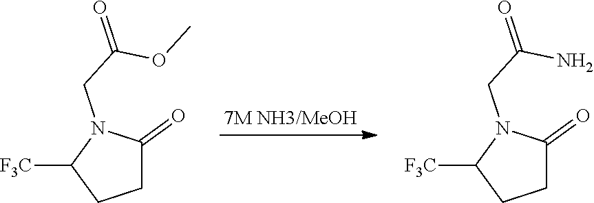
C1C(=O)N(CC(=O)OC)C([F3C])C1.C1C(=O)N(CC(=O)N)C([F3C])C1
